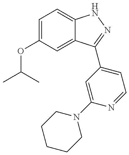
CC(C)OC1=CC=C2C(=C1)C(C1=CC=NC(N3CCCCC3)=C1)=NN2
